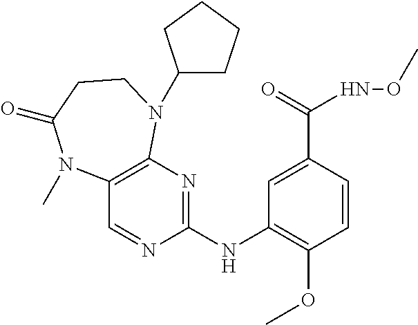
C1(NC2=NC3=C(C=N2)N(C)C(=O)CCN3C2CCCC2)=C(OC)C=CC(C(=O)NOC)=C1
